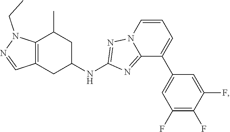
C12=C(CC(NC3=NN4C(=N3)C(C3=CC(F)=C(F)C(F)=C3)=CC=C4)CC1C)C=NN2CC
